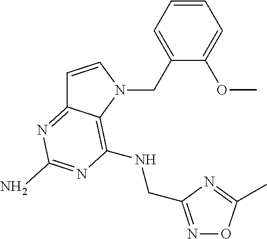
C1=CN(CC2=CC=CC=C2OC)C2=C(NCC3=NOC(C)=N3)N=C(N)N=C12
